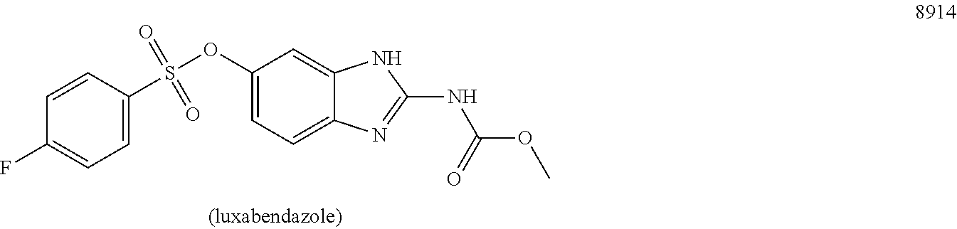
C1(OS(C2=CC=C(F)C=C2)(=O)=O)=CC=C2C(=C1)NC(NC(OC)=O)=N2
